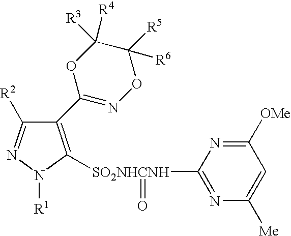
C1(C2=NOC([R5])([R6])C([R3])([R4])O2)=C([SO2NHCNH](C2=NC([Me])=CC([OMe])=N2)=O)N([R1])N=C1[R2]
